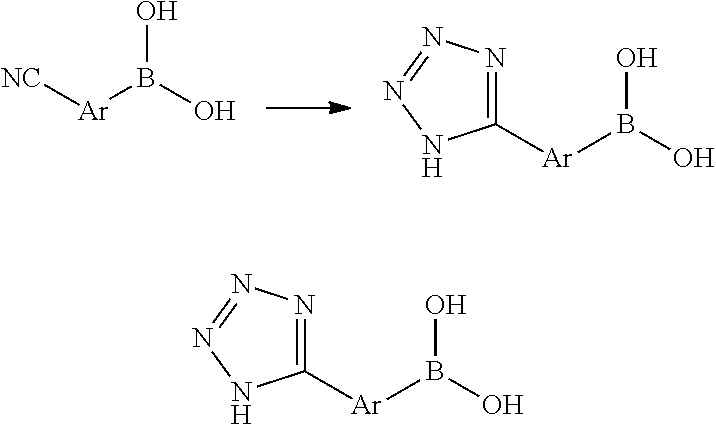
[NC][Ar]B(O)O.C1([Ar]B(O)O)=NN=NN1.C1([Ar]B(O)O)=NN=NN1
